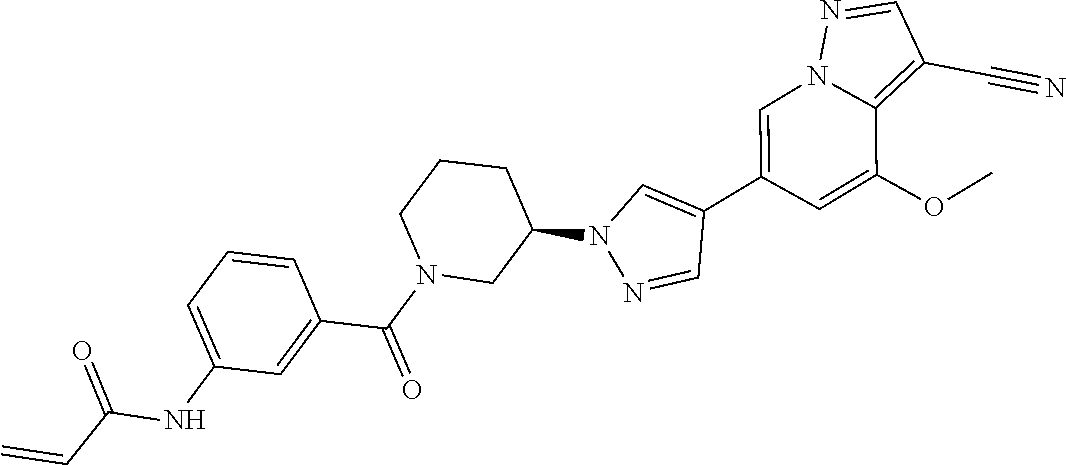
C1=C(C2=CN(C3CCCN(C(=O)C4=CC(NC(C=C)=O)=CC=C4)C3)N=C2)C=C(OC)C2=C(C#N)C=NN12
